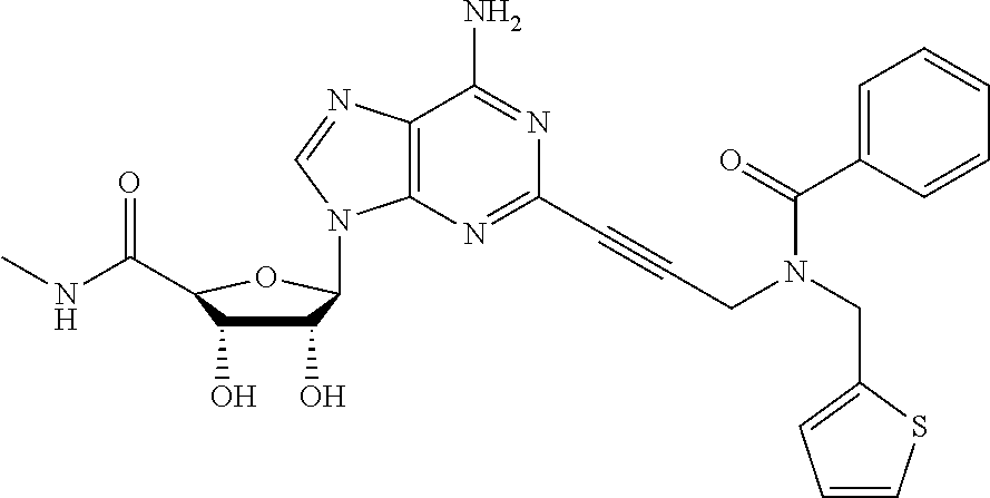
C1(O)C(O)C(C(NC)=O)OC1N1C2=C(C(N)=NC(C#CCN(C(=O)C3=CC=CC=C3)CC3=CC=CS3)=N2)N=C1
